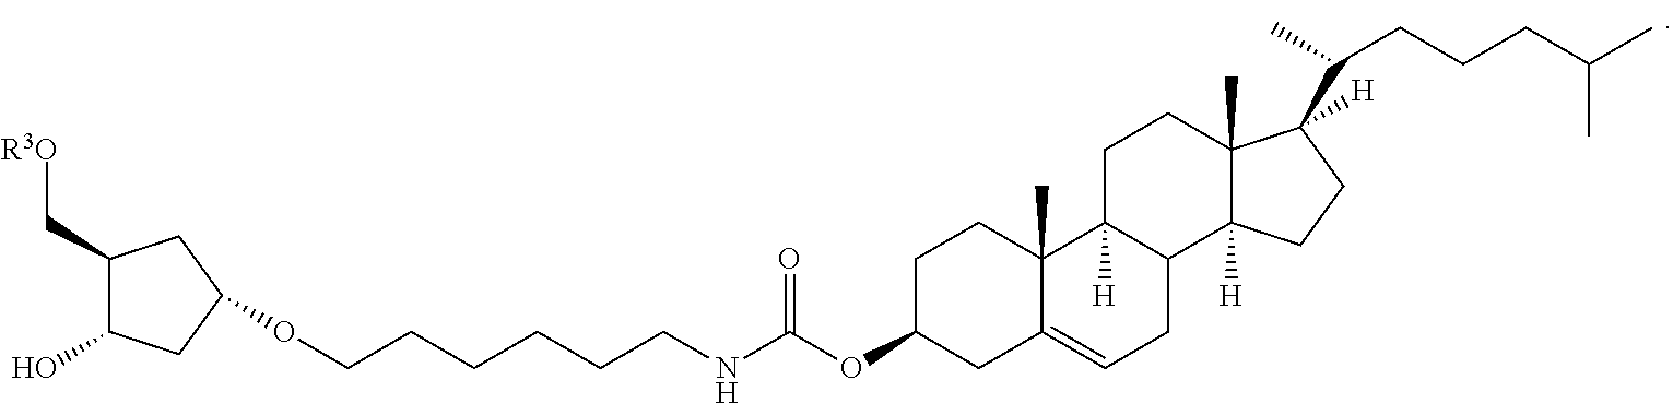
C1C(OC(NCCCCCCOC2CC(O)C(C[R3O])C2)=O)CC2=CCC3C([H])(C2(C)C1)CCC1(C)C3([H])CCC1(C(C)CCCC(C)C)[H]
